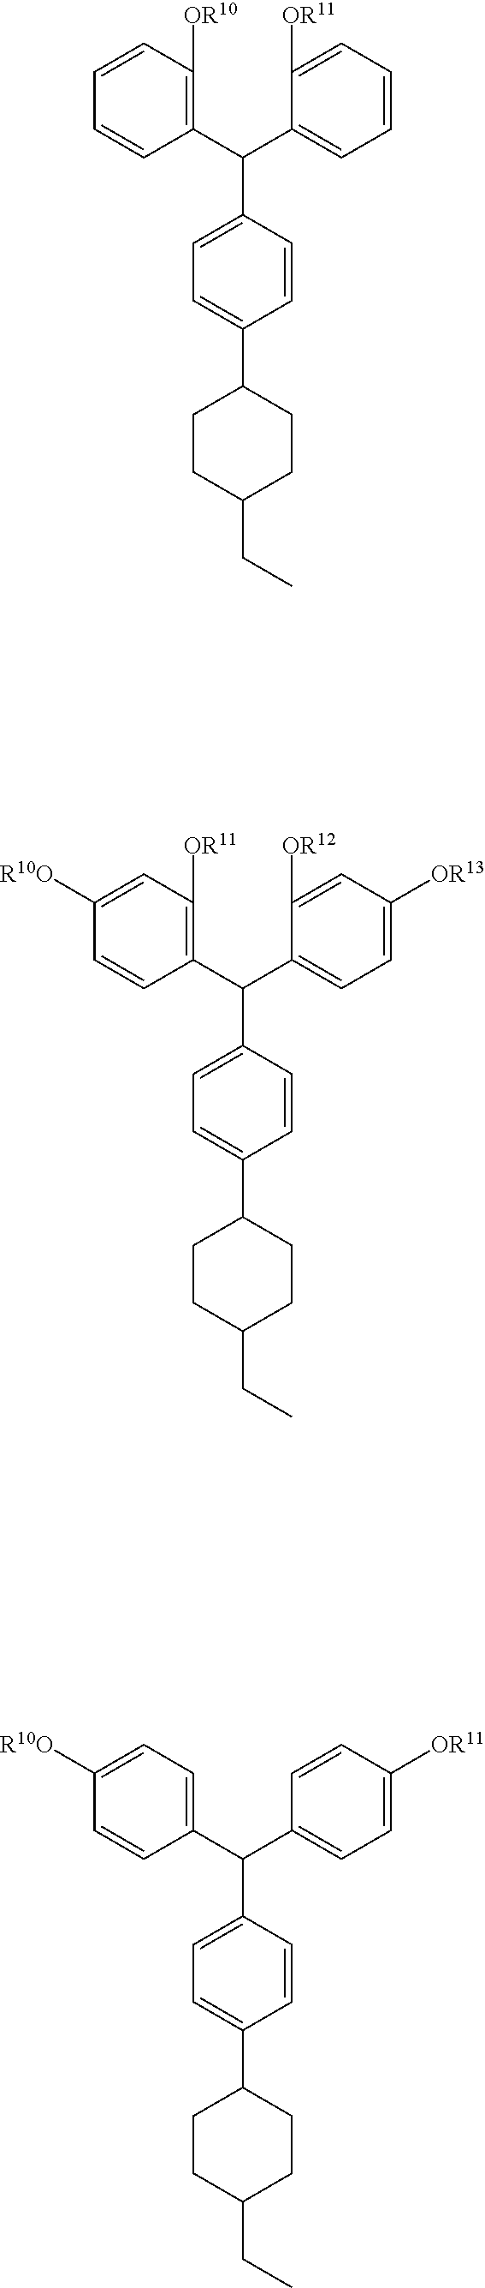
C1=C(C(C2=C([OR10])C=CC=C2)C2=CC=C(C3CCC(CC)CC3)C=C2)C([OR11])=CC=C1.C1(C(C2=CC=C([R10O])C=C2)C2=CC=C(C3CCC(CC)CC3)C=C2)=CC=C([OR11])C=C1.C1=C(C(C2=C([OR11])C=C([R10O])C=C2)C2=CC=C(C3CCC(CC)CC3)C=C2)C([OR12])=CC([OR13])=C1
